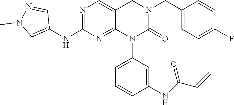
N1=C(NC2=CN(C)N=C2)N=C2C(=C1)CN(CC1=CC=C(F)C=C1)C(=O)N2C1=CC=CC(NC(C=C)=O)=C1
